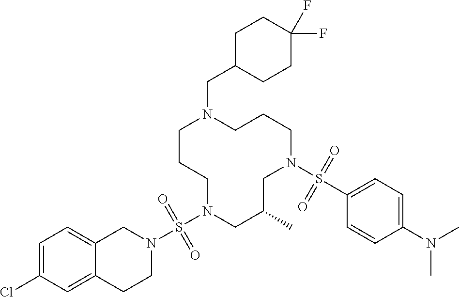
C1CCN(S(N2CC3=CC=C(Cl)C=C3CC2)(=O)=O)CC(C)CN(S(C2=CC=C(N(C)C)C=C2)(=O)=O)CCCN1CC1CCC(F)(F)CC1
